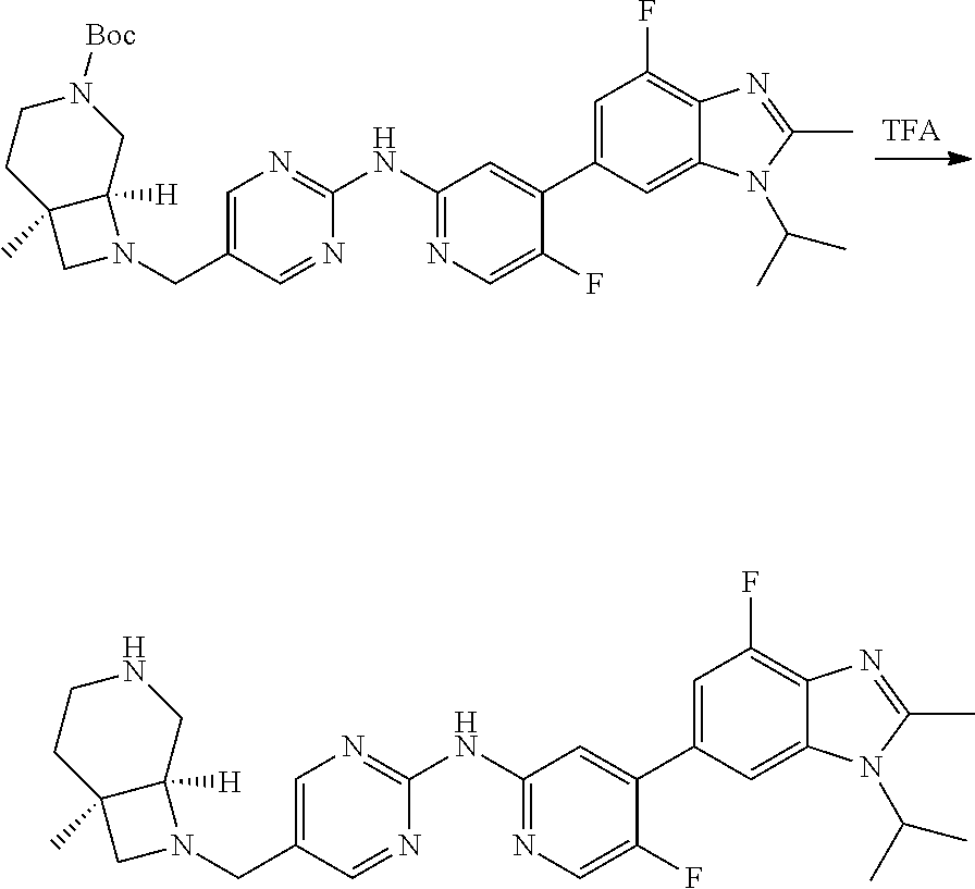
C1(CN2C3([H])C(C)(C2)CCN([Boc])C3)=CN=C(NC2=NC=C(F)C(C3=CC(F)=C4C(=C3)N(C(C)C)C(C)=N4)=C2)N=C1.C1(CN2C3([H])C(C)(C2)CCNC3)=CN=C(NC2=NC=C(F)C(C3=CC(F)=C4C(=C3)N(C(C)C)C(C)=N4)=C2)N=C1
